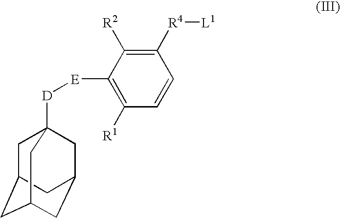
C1C2CC3CC(CC1([D][E]C1=C([R1])C=CC([R4][L1])=C1[R2])C3)C2
